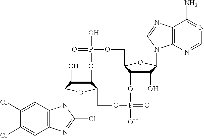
C12C(O)C(N3C4=C(C=C(Cl)C(Cl)=C4)N=C3Cl)OC1COP(O)(=O)OC1C(O)C(N3C4=C(C(N)=NC=N4)N=C3)OC1COP(O)(=O)O2
